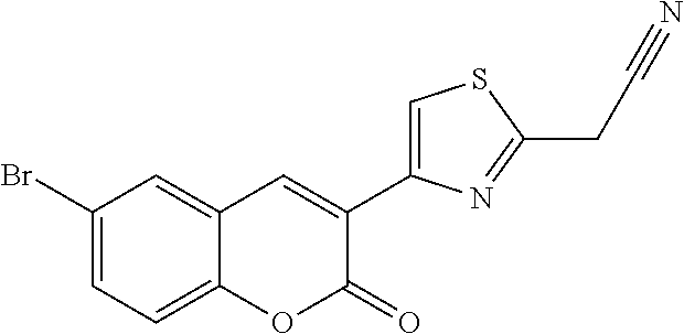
C1(Br)=CC=C2C(=C1)C=C(C1=CSC(CC#N)=N1)C(=O)O2
